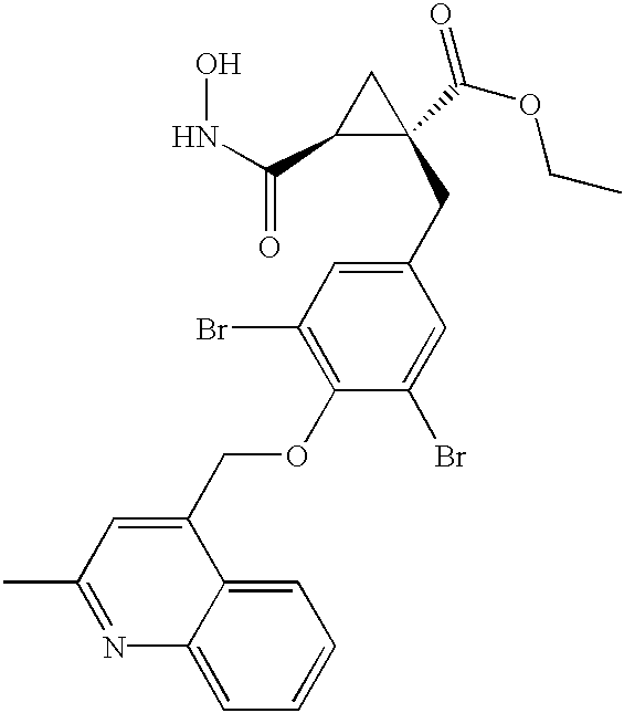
N(C(C1C(CC2=CC(Br)=C(OCC3=CC(C)=NC4=CC=CC=C34)C(Br)=C2)(C(OCC)=O)C1)=O)O
